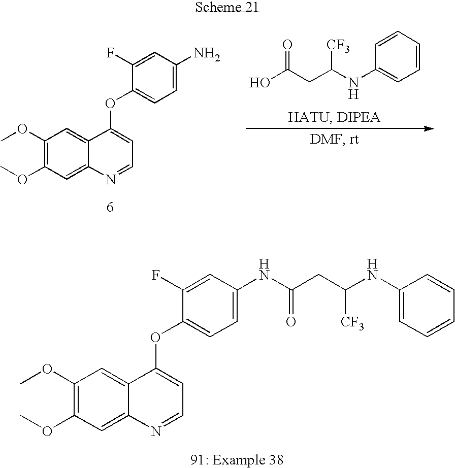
C1(F)=CC(N)=CC=C1OC1=CC=NC2=CC(OC)=C(OC)C=C12.C1=CC=CC=C1NC(CC(O)=O)[CF3].C1(F)=CC(NC(CC(NC2=CC=CC=C2)[CF3])=O)=CC=C1OC1=CC=NC2=CC(OC)=C(OC)C=C12
